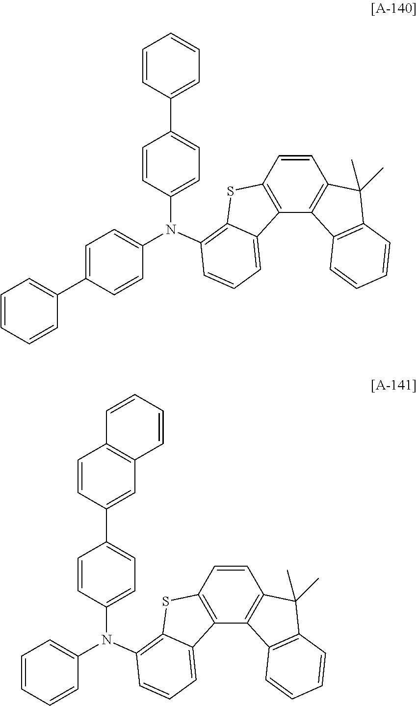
C12=C(C=CC3=C1C1=C(C3(C)C)C=CC=C1)SC1=C(N(C3=CC=C(C4=CC=CC=C4)C=C3)C3=CC=C(C4=CC=CC=C4)C=C3)C=CC=C21.C12=C(C=CC3=C1C1=C(C3(C)C)C=CC=C1)SC1=C(N(C3=CC=C(C4=CC5=C(C=C4)C=CC=C5)C=C3)C3=CC=CC=C3)C=CC=C21
